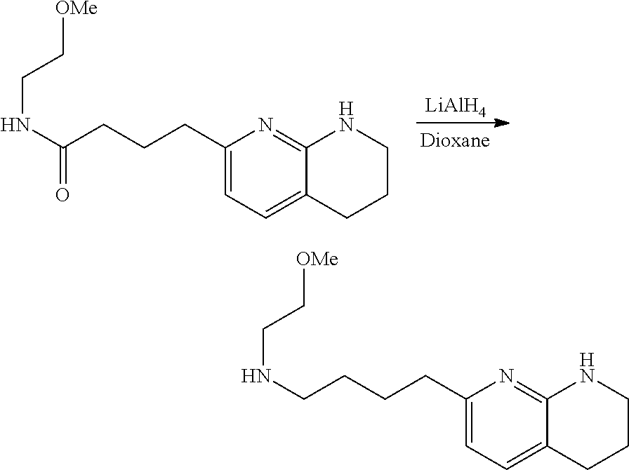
C1(CCCC(NCC[OMe])=O)=CC=C2C(=N1)NCCC2.[LiAlH4].C1(CCCCNCC[OMe])=CC=C2C(=N1)NCCC2
